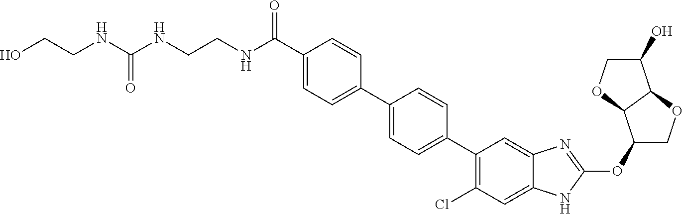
C(C1=CC=C(C2=CC=C(C3=C(Cl)C=C4C(=C3)N=C(OC3COC5C3OCC5O)N4)C=C2)C=C1)(NCCNC(NCCO)=O)=O
